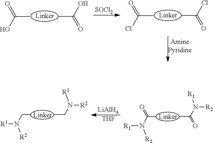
CC(O)=O.CC(=O)O.[SOCl2].CC(Cl)=O.CC(=O)Cl.[LiAlH4].[THF].CCN([R2])[R1].CCN([R1])[R2].CC(N([R1])[R2])=O.CC(N([R2])[R1])=O
